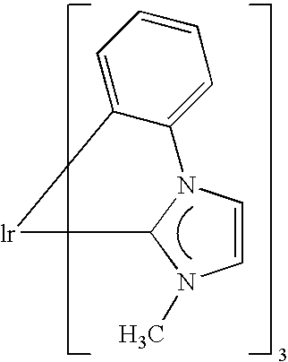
C1=CN2C(N1C)[lr]C1=CC=CC=C12
